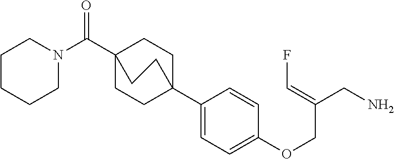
C1C2(C3=CC=C(OCC(CN)=CF)C=C3)CCC(C(=O)N3CCCCC3)(C1)CC2
